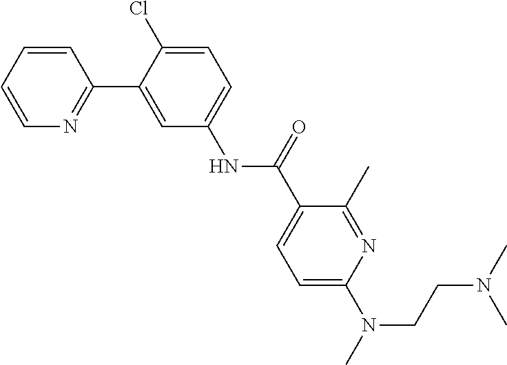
C1=CC=CN=C1C1=CC(NC(C2=CC=C(N(CCN(C)C)C)N=C2C)=O)=CC=C1Cl
